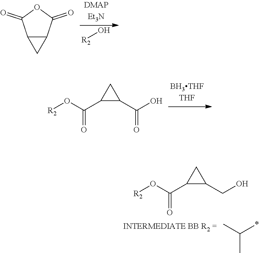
[R2]O.C12C(C(=O)OC1=O)C2.C1C(C(O[R2])=O)C1C(O)=O.C1C(C(O[R2])=O)C1CO.CC(*)C
